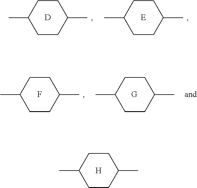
C1CC(C)CCC1C.[H].C1CC(C)CCC1C.[D].C1CC(C)CCC1C.[E].C1CC(C)CCC1C.[G].C1CC(C)CCC1C.F
